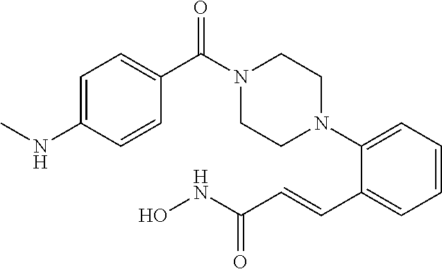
C1=CC=C(N2CCN(C(C3=CC=C(NC)C=C3)=O)CC2)C(C=CC(NO)=O)=C1
